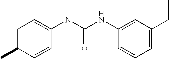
C1=CC(N(C(NC2=CC(CC)=CC=C2)=O)C)=CC=C1C
